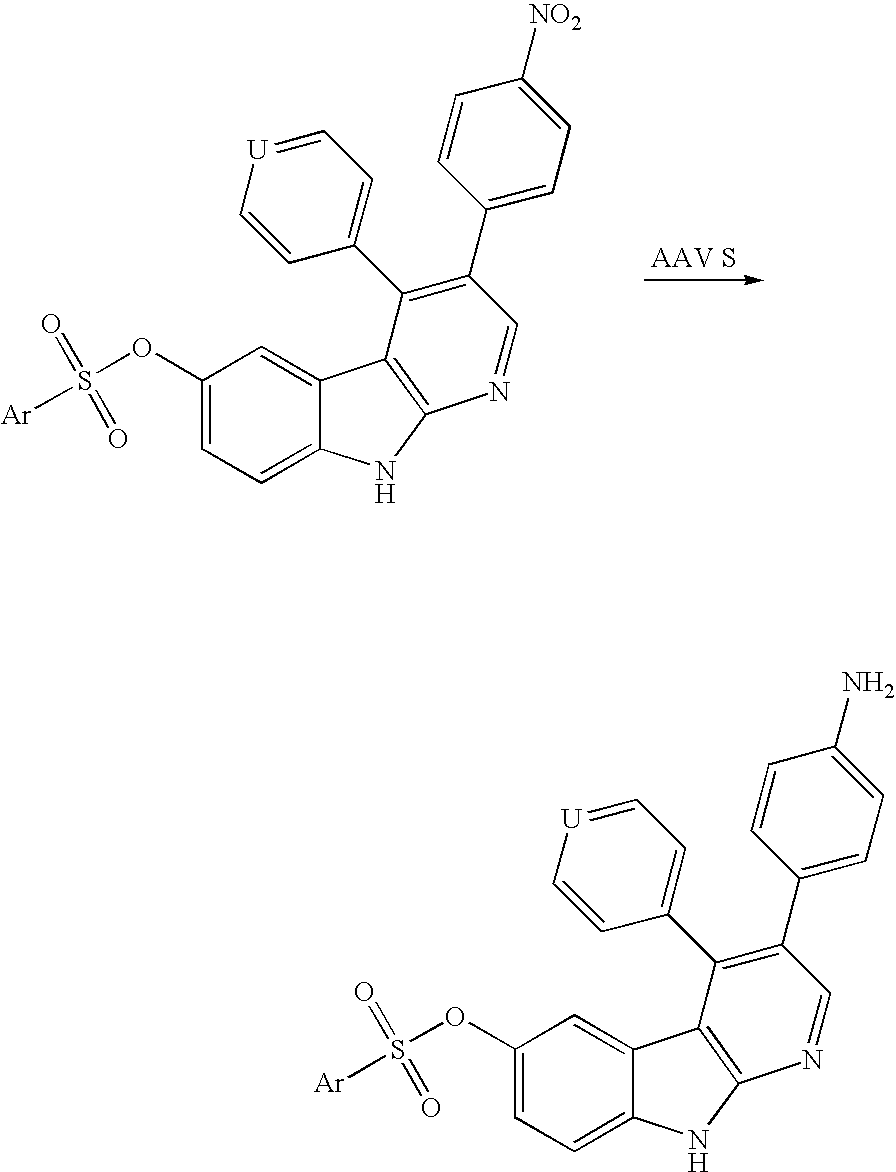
N1C2=C(C(C3=CC=[U]C=C3)=C(C3=CC=C([NO2])C=C3)C=N2)C2=CC(OS([Ar])(=O)=O)=CC=C12.N1C2=C(C(C3=CC=[U]C=C3)=C(C3=CC=C(N)C=C3)C=N2)C2=CC(OS([Ar])(=O)=O)=CC=C12
